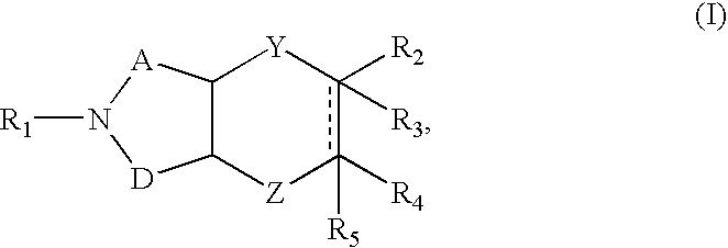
C12C([Z]c([R4])([R5])c([R2])([R3])[Y]1)[D]N([R1])[A]2
